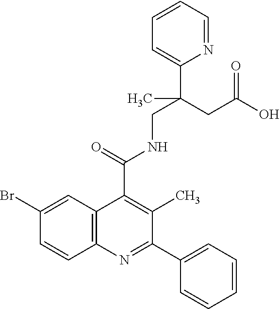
C1=CC2=C(C=C1Br)C(C(=O)NCC(CC(O)=O)(C1=CC=CC=N1)C)=C(C)C(C1=CC=CC=C1)=N2
